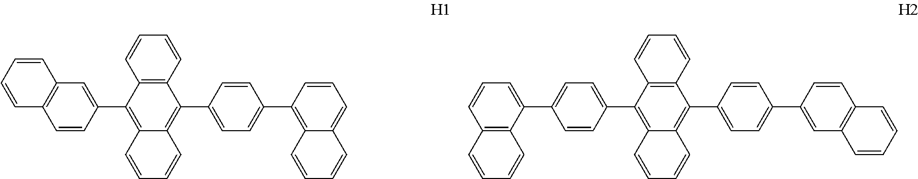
C12=C(C=CC=C1)C(C1=CC=C(C3=C4C(=CC=C3)C=CC=C4)C=C1)=C1C(=C2C2=CC3=C(C=C2)C=CC=C3)C=CC=C1.C12=C(C=CC=C1)C(C1=CC=C(C3=CC4=C(C=C3)C=CC=C4)C=C1)=C1C(=C2C2=CC=C(C3=CC=CC4=C3C=CC=C4)C=C2)C=CC=C1
